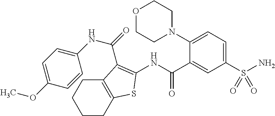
C1CC2=C(CC1)C(C(=O)NC1=CC=C(OC)C=C1)=C(NC(C1=CC(S(N)(=O)=O)=CC=C1N1CCOCC1)=O)S2
